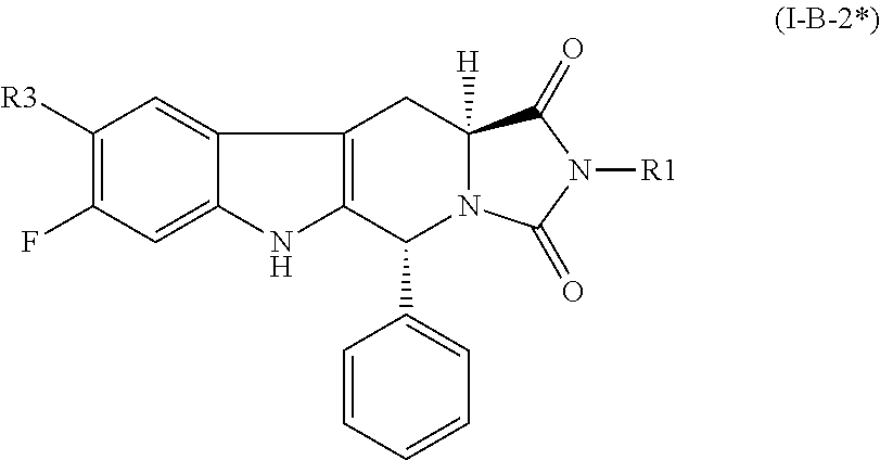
C1=C2C(=CC([R3])=C1F)C1=C(N2)C(C2=CC=CC=C2)N2C([H])(C1)C(=O)N([R1])C2=O
